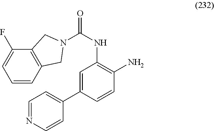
C1=CC2=C(C(F)=C1)CN(C(NC1=C(N)C=CC(C3=CC=NC=C3)=C1)=O)C2
